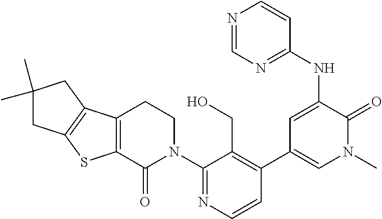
C1(N2CCC3=C(C2=O)SC2=C3CC(C)(C)C2)=NC=CC(C2=CN(C)C(=O)C(NC3=NC=NC=C3)=C2)=C1CO
